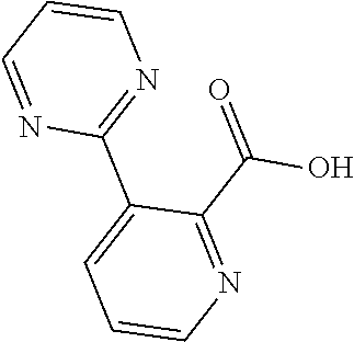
C1(C2=CC=CN=C2C(=O)O)=NC=CC=N1
